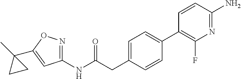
C1(NC(CC2=CC=C(C3=C(F)N=C(N)C=C3)C=C2)=O)=NOC(C2(C)CC2)=C1
